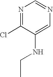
N1=C(Cl)C(NCC)=CN=C1
